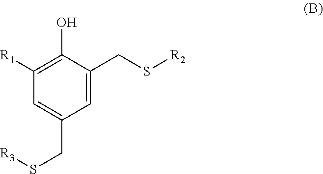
C1([R1])=C(O)C(CS[R2])=CC(CS[R3])=C1
